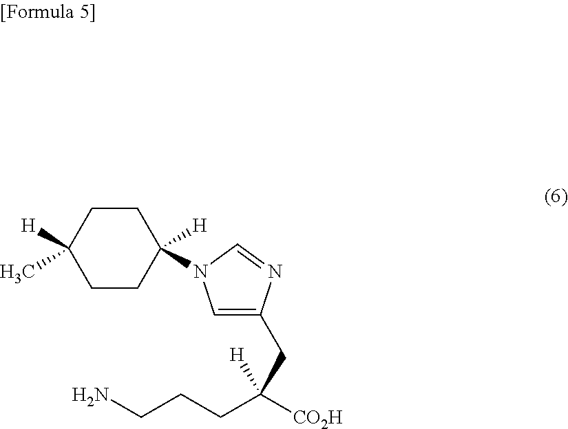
C1=C(CC([CO2H])(CCCN)[H])N=CN1C1([H])CCC([H])(C)CC1
